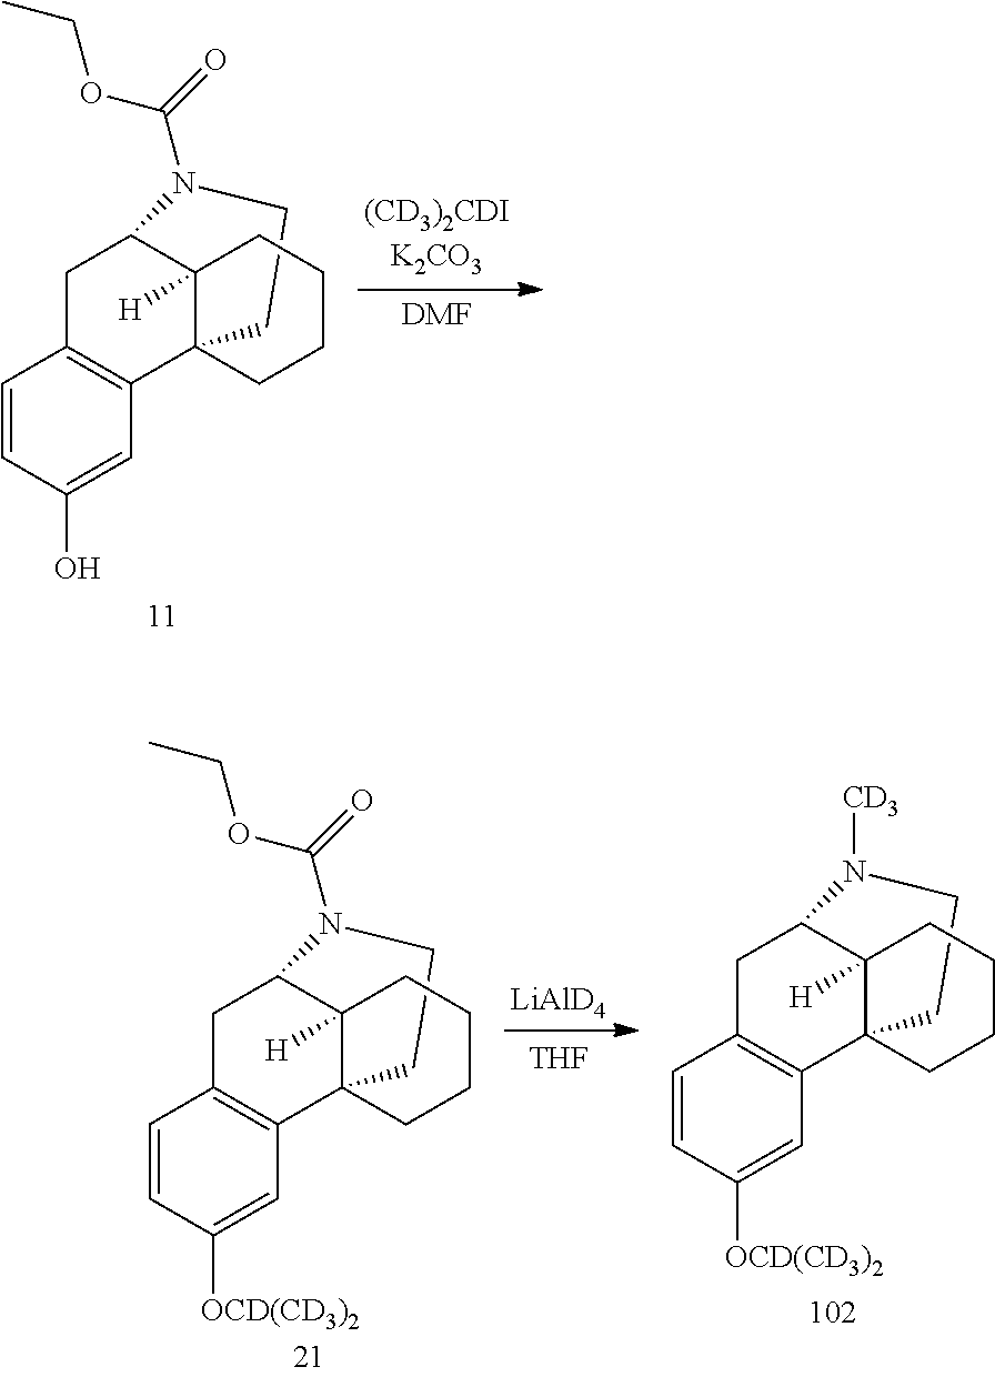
[DMF].C1=CC(O)=CC2=C1CC1C3([H])C2(CCCC3)CCN1C(=O)OCC.[THF].[LiAlD4].C1=CC([OCD(CD3)2])=CC2=C1CC1C3([H])C2(CCCC3)CCN1C(=O)OCC.C1=CC([OCD(CD3)2])=CC2=C1CC1C3([H])C2(CCCC3)CCN1[CD3]
